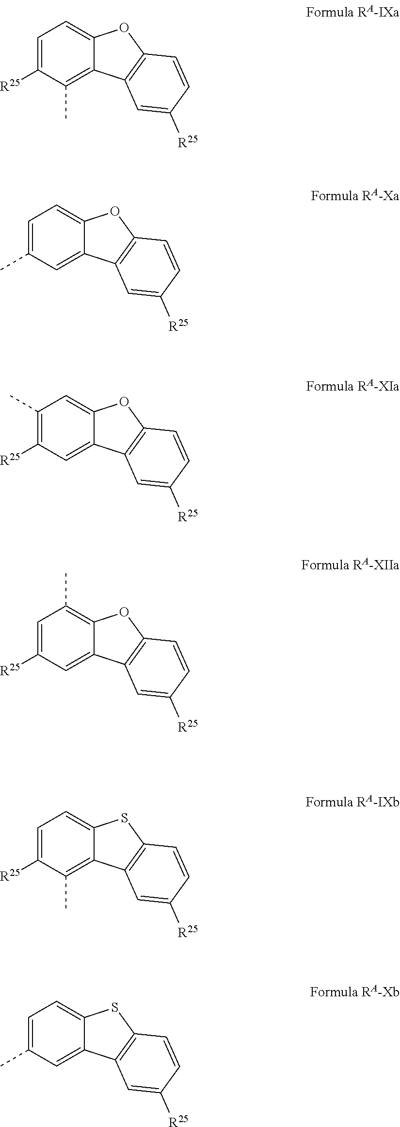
C1=C([R25])C(C)=C2C(=C1)OC1=C2C=C([R25])C=C1.C1=C(C)C=C2C(=C1)OC1=C2C=C([R25])C=C1.C1(C)=C([R25])C=C2C(=C1)OC1=C2C=C([R25])C=C1.C1=C([R25])C=C2C(=C1C)OC1=C2C=C([R25])C=C1.C1=C([R25])C(C)=C2C(=C1)SC1=C2C=C([R25])C=C1.C1=C(C)C=C2C(=C1)SC1=C2C=C([R25])C=C1
